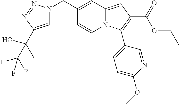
C1(CN2C=C(C(CC)(C(F)(F)F)O)N=N2)=CC2=CC(C(=O)OCC)=C(C3=CC=C(OC)N=C3)N2C=C1
